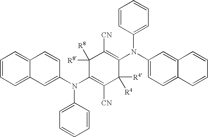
C12=CC=CC=C1C=CC(N(C1=C([CN])C([R4])([R4])C(N(C3=CC=C4C(=C3)C=CC=C4)C3=CC=CC=C3)=C([CN])C1([R8])[R8])C1=CC=CC=C1)=C2
